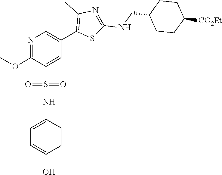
N1=C(OC)C(S(=O)(=O)NC2=CC=C(O)C=C2)=CC(C2=C(C)N=C(NCC3CCC([CO2Et])CC3)S2)=C1
